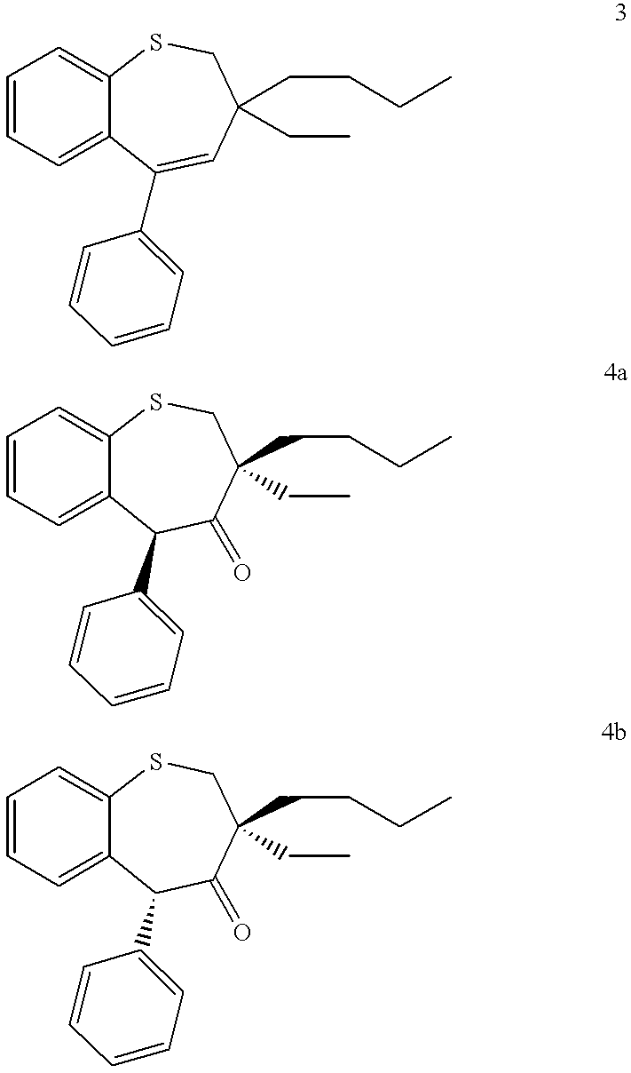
C1=CC=C2C(=C1)SCC(CCCC)(CC)C=C2C1=CC=CC=C1.C1=CC=C2C(=C1)SCC(CCCC)(CC)C(=O)C2C1=CC=CC=C1.C1=CC=C2C(=C1)SCC(CCCC)(CC)C(=O)C2C1=CC=CC=C1
